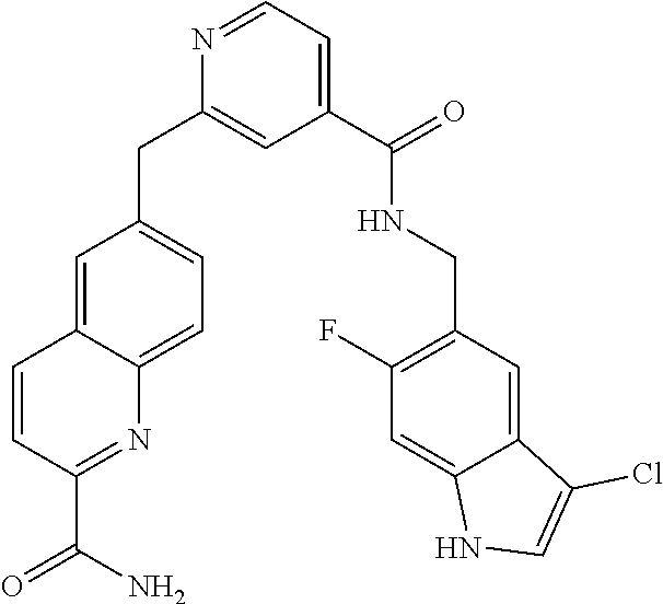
C1(C(N)=O)=NC2=CC=C(CC3=CC(C(=O)NCC4=C(F)C=C5C(=C4)C(Cl)=CN5)=CC=N3)C=C2C=C1
